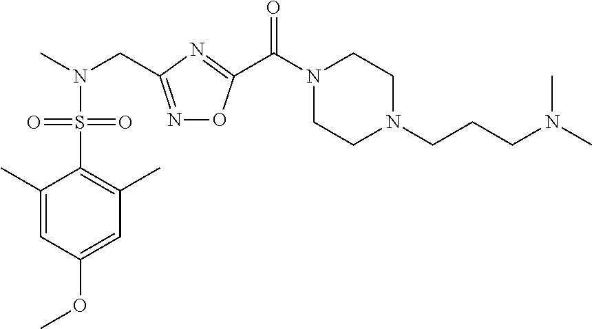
C1=C(OC)C=C(C)C(S(N(C)CC2=NOC(C(N3CCN(CCCN(C)C)CC3)=O)=N2)(=O)=O)=C1C
